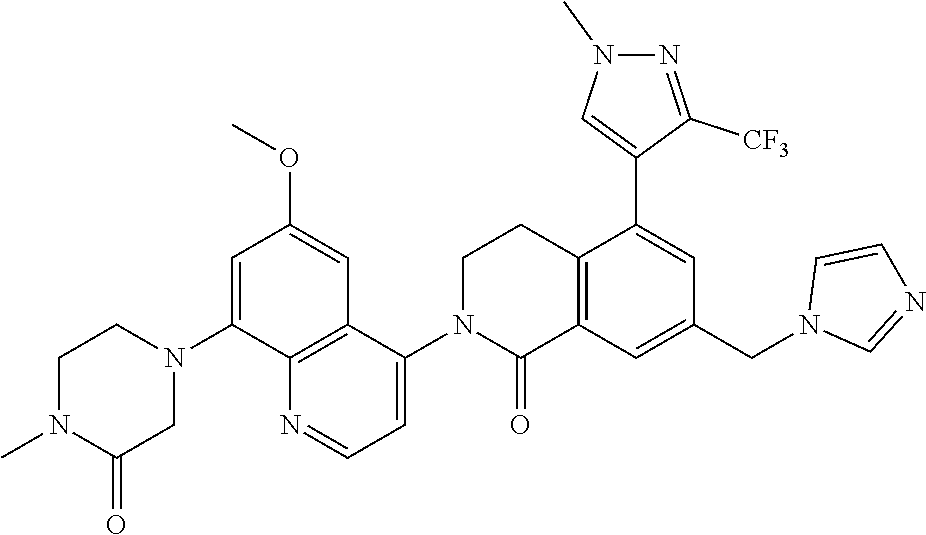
C12=C(C=C(CN3C=NC=C3)C=C1C1=CN(C)N=C1[CF3])C(=O)N(C1=CC=NC3=C1C=C(OC)C=C3N1CCN(C)C(=O)C1)CC2
